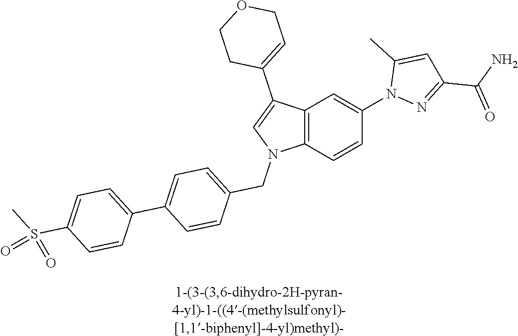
C12=C(C=CC(N3N=C(C(=O)N)C=C3C)=C1)N(CC1=CC=C(C3=CC=C(S(=O)(C)=O)C=C3)C=C1)C=C2C1=CCOCC1
